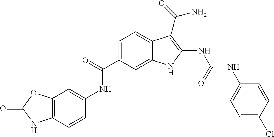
O=C(C1=CC=C2C(=C1)NC(NC(NC1=CC=C(Cl)C=C1)=O)=C2C(=O)N)NC1=CC2=C(C=C1)NC(=O)O2
